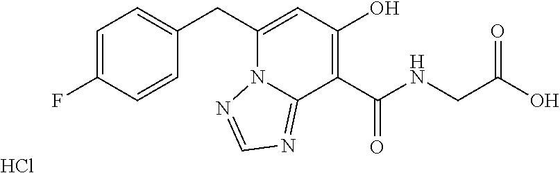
C1=C(CC2=CC(O)=C(C(NCC(O)=O)=O)C3=NC=NN23)C=CC(F)=C1.Cl
